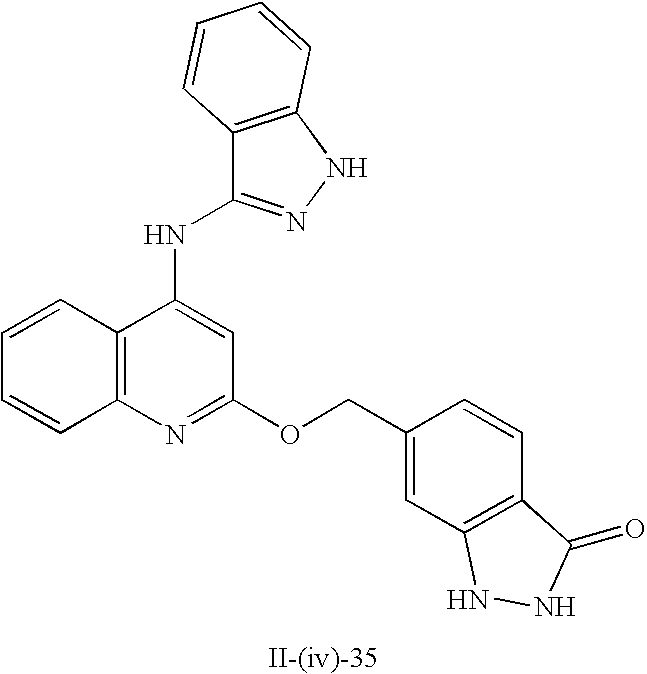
C12=C(N=C(OCC3=CC4=C(C=C3)C(=O)NN4)C=C1NC1=NNC3=C1C=CC=C3)C=CC=C2
